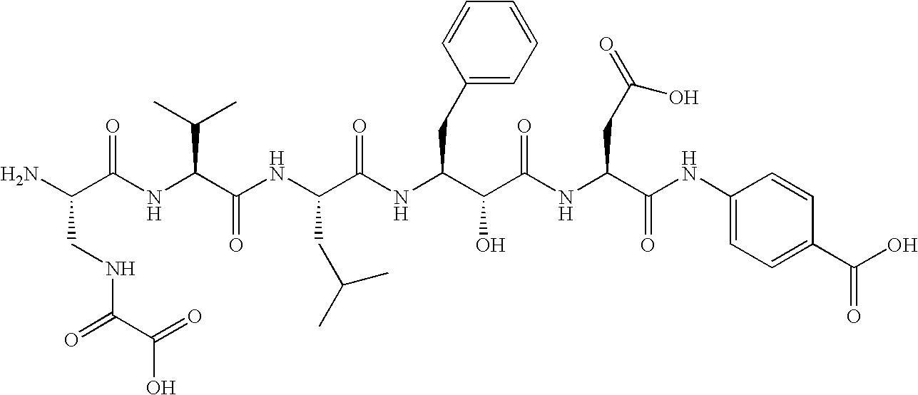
NC(C(=O)NC(C(C)C)C(=O)NC(CC(C)C)C(=O)NC(CC1=CC=CC=C1)C(C(=O)NC(CC(=O)O)C(=O)NC1=CC=C(C(O)=O)C=C1)O)CNC(=O)C(=O)O
